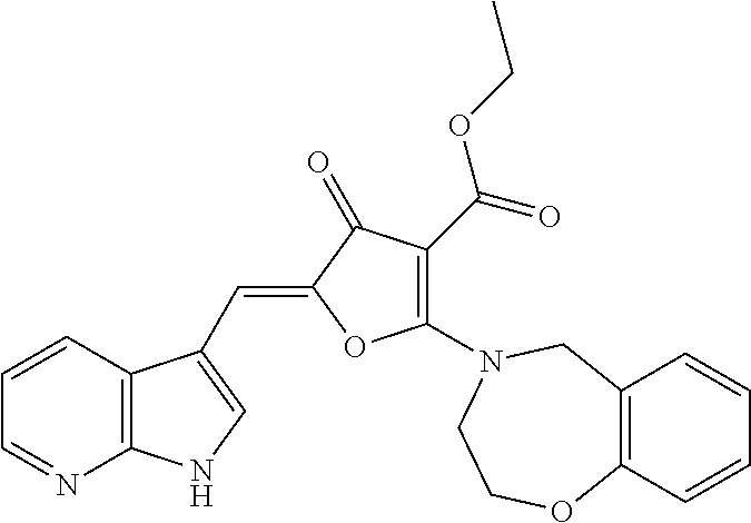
C12=C(C=CC=N1)C(C=C1OC(N3CC4=C(OCC3)C=CC=C4)=C(C(OCC)=O)C1=O)=CN2
